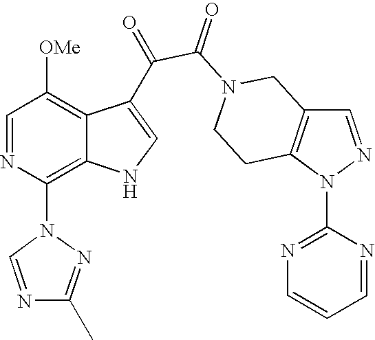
C1=NN(C2=NC=CC=N2)C2=C1CN(C(=O)C(=O)C1=CNC3=C(N4N=C(C)N=C4)N=CC([OMe])=C31)CC2
